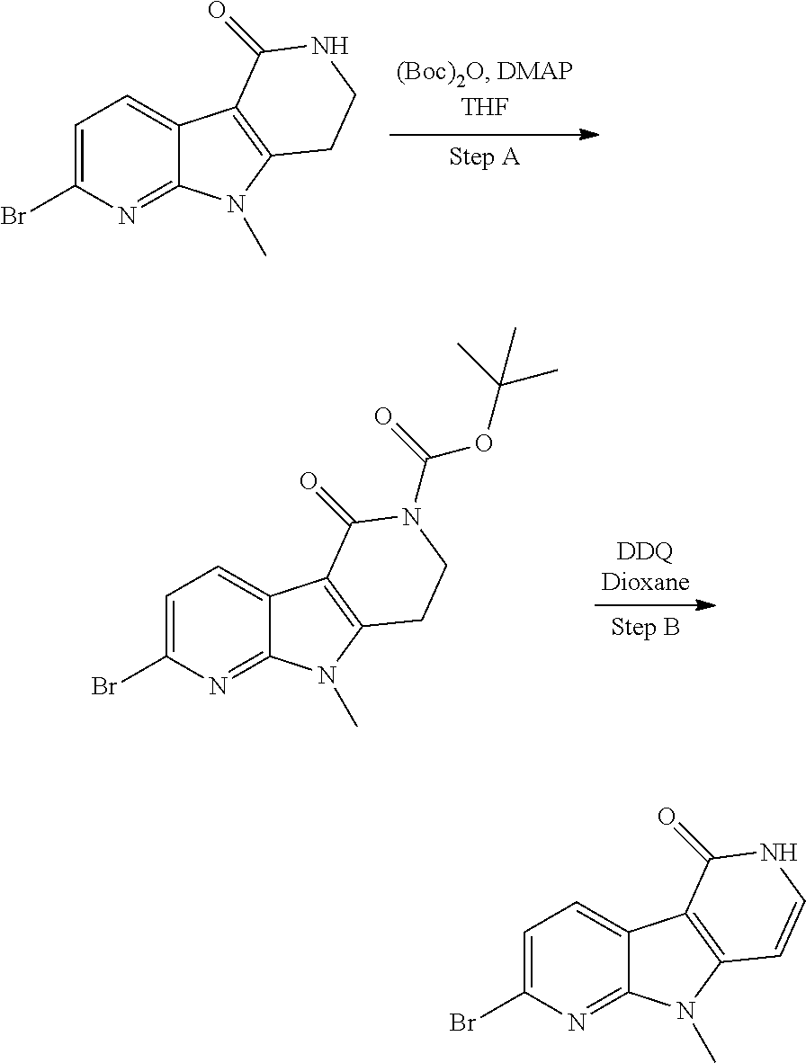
C1=C(Br)N=C2C(=C1)C1=C(N2C)CCNC1=O.C1=C(Br)N=C2C(=C1)C1=C(N2C)CCN(C(=O)OC(C)(C)C)C1=O.C1=C(Br)N=C2C(=C1)C1=C(N2C)C=CNC1=O
